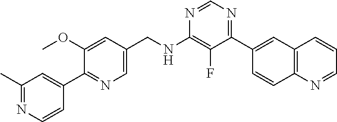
N1=CN=C(C2=CC3=C(C=C2)N=CC=C3)C(F)=C1NCC1=CN=C(C2=CC(C)=NC=C2)C(OC)=C1
